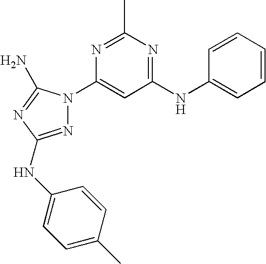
N1=C(NC2=CC=C(C)C=C2)N=C(N)N1C1=CC(NC2=CC=CC=C2)=NC(C)=N1
